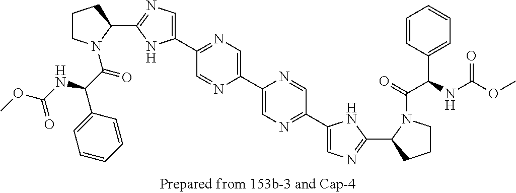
N1=C(C2=CN=C(C3CCCN3C(C(C3=CC=CC=C3)NC(OC)=O)=O)N2)C=NC(C2=CN=C(C3=CN=C(C4CCCN4C(=O)C(NC(OC)=O)C4=CC=CC=C4)N3)C=N2)=C1
